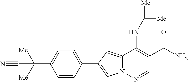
N12C(=CC(C3=CC=C(C([Me])([Me])C#N)C=C3)=C1)C(NC([Me])[Me])=C(C(N)=O)C=N2
